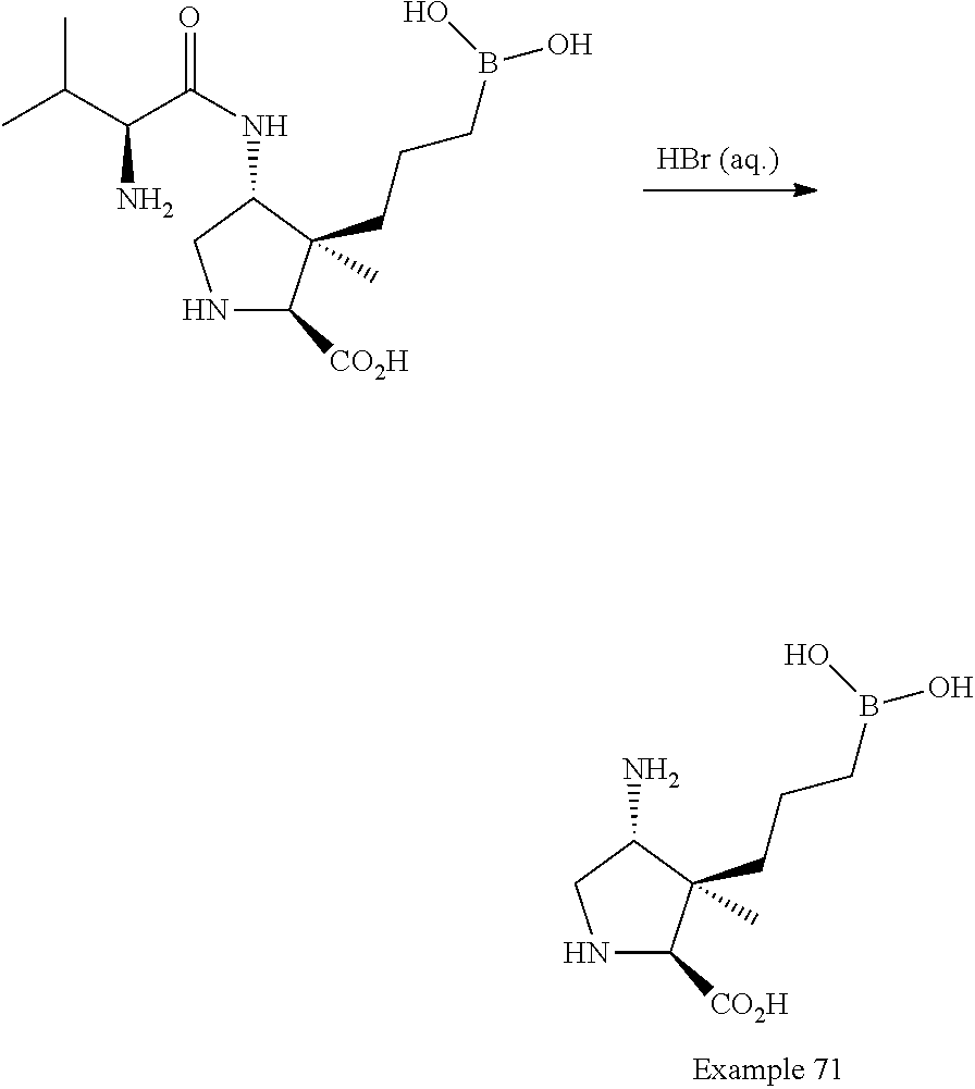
N1C([CO2H])C(C)(CCCB(O)O)C(N)C1.[HBr (aq.)].N1C([CO2H])C(C)(CCCB(O)O)C(NC(C(C(C)C)N)=O)C1
